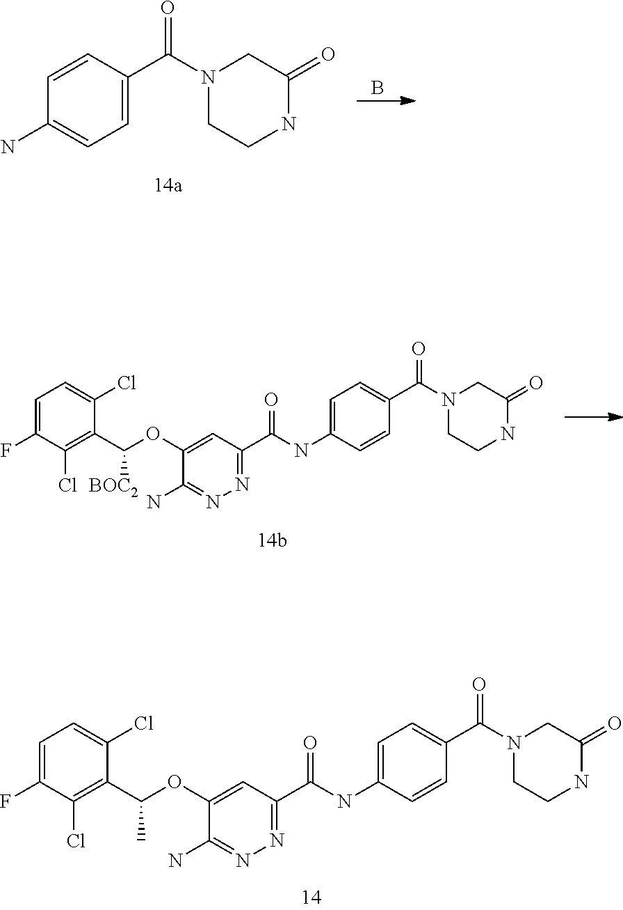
B.C1=CC(C(=O)N2CCNC(=O)C2)=CC=C1N.C1=C(NC(C2=NN=C(N)C(OC([BOC2])C3=C(Cl)C(F)=CC=C3Cl)=C2)=O)C=CC(C(=O)N2CCNC(=O)C2)=C1.C1=C(NC(C2=NN=C(N)C(OC(C)C3=C(Cl)C(F)=CC=C3Cl)=C2)=O)C=CC(C(=O)N2CCNC(=O)C2)=C1
